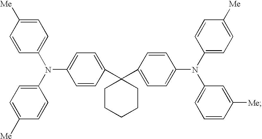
C1=C([Me])C=CC(N(C2=CC=C([Me])C=C2)C2=CC=C(C3(C4=CC=C(N(C5=CC=C([Me])C=C5)C5=CC=CC([Me])=C5)C=C4)CCCCC3)C=C2)=C1
